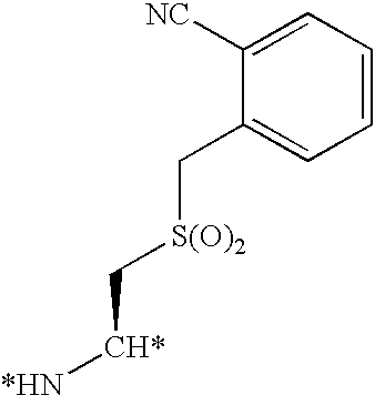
C1([NC])=CC=CC=C1C[S(O)2]C[CH*][*HN]
